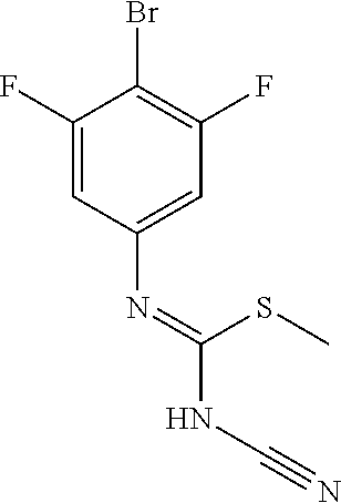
C1(F)=CC(N=C(NC#N)SC)=CC(F)=C1Br
